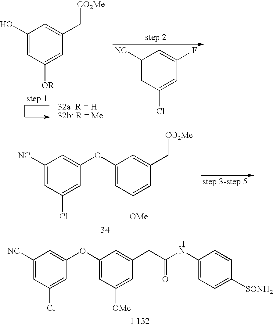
C1(O)=CC([OR])=CC(C[CO2Me])=C1.C1([NC])=CC(Cl)=CC(F)=C1.C1(OC2=CC([NC])=CC(Cl)=C2)=CC([OMe])=CC(C[CO2Me])=C1.C1(OC2=CC([NC])=CC(Cl)=C2)=CC([OMe])=CC(CC(NC2=CC=C([SONH2])C=C2)=O)=C1
